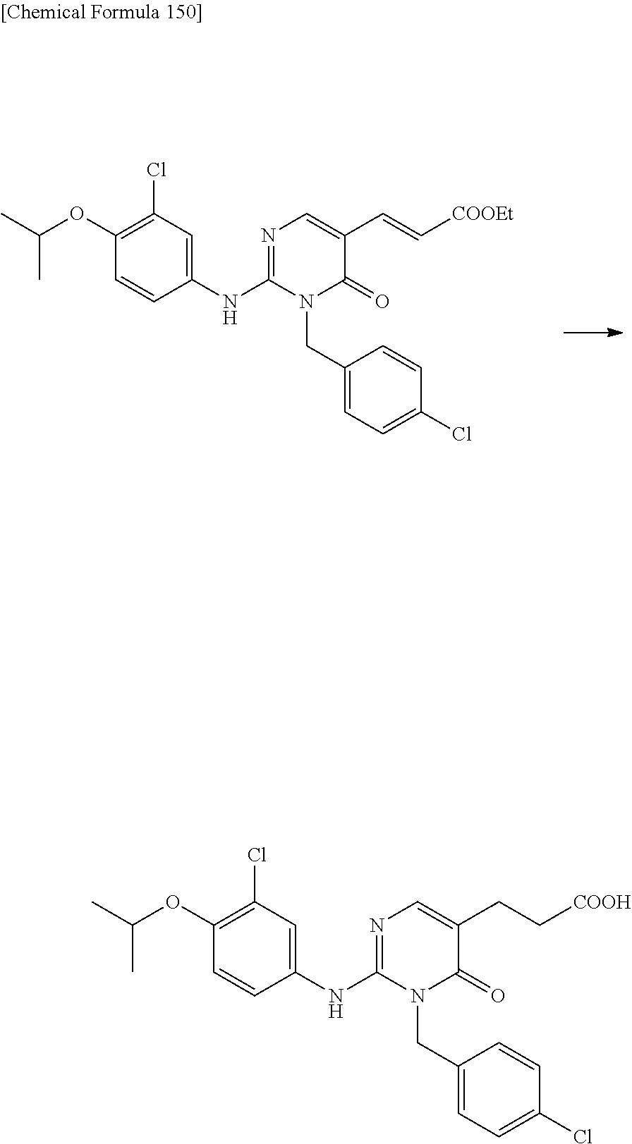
C1(OC(C)C)=C(Cl)C=C(NC2=NC=C(C(C)=C[COOEt])C(=O)N2CC2=CC=C(Cl)C=C2)C=C1.C1(OC(C)C)=C(Cl)C=C(NC2=NC=C(C(C)C[COOH])C(=O)N2CC2=CC=C(Cl)C=C2)C=C1
